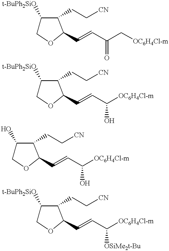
C1([t-BuPh2SiO])COC(C=CC(C[OC6H4Cl-m])=O)C1CC[CN].C1([t-BuPh2SiO])COC(C=CC([OC6H4Cl-m])O)C1CC[CN].C1(O)COC(C=CC([OC6H4Cl-m])O)C1CC[CN].C1([t-BuPh2SiO])COC(C=CC([OC6H4Cl-m])[OSiMe2t-Bu])C1CC[CN]
